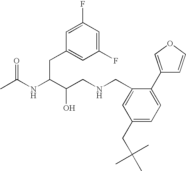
CC(NC(C(CNCC1=CC(CC(C)(C)C)=CC=C1C1=COC=C1)O)CC1=CC(F)=CC(F)=C1)=O
